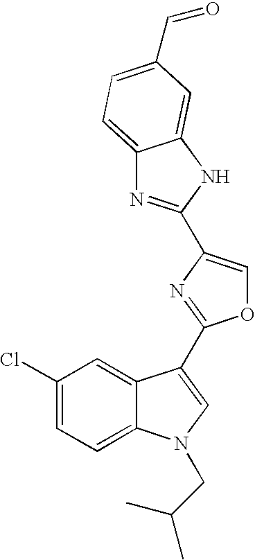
C1(Cl)=CC=C2C(=C1)C(C1=NC(C3=NC4=CC=C(C=O)C=C4N3)=CO1)=CN2CC(C)C
